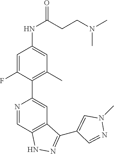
N1=CC2=C(C=C1C1=C(C)C=C(NC(CCN(C)C)=O)C=C1F)C(C1=CN(C)N=C1)=NN2
